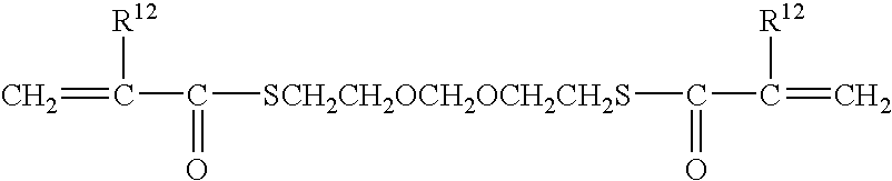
C=C([R12])C([SCH2CH2OCH2OCH2CH2S]C(C(=C)[R12])=O)=O
